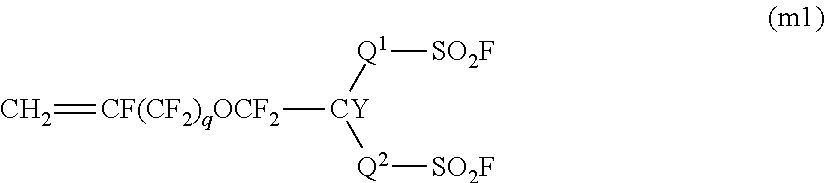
[CF(CF2)qOCF2]([CY]([Q1][SO2F])[Q2][SO2F])=C
